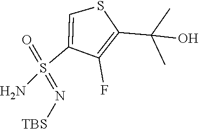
C1(S(N)(=O)=N[TBS])=CSC(C(O)(C)C)=C1F
